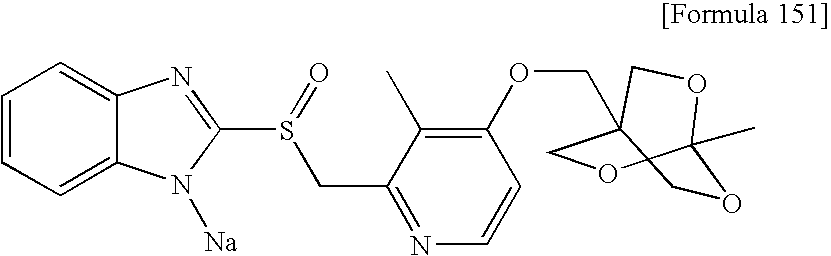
C1C2(COC3=C(C)C(CS(C4=NC5=CC=CC=C5N4[Na])=O)=NC=C3)COC(C)(O1)OC2
